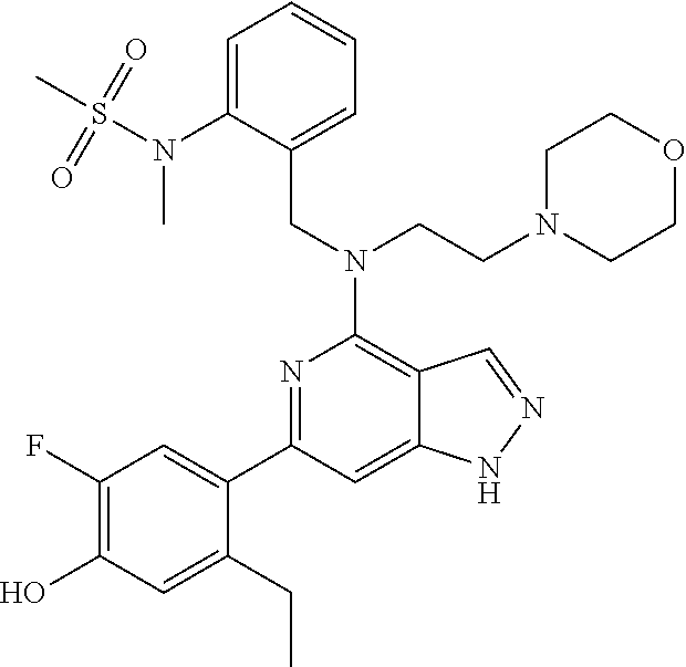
C1=C(N(S(C)(=O)=O)C)C(CN(C2=C3C(=CC(C4=CC(F)=C(O)C=C4CC)=N2)NN=C3)CCN2CCOCC2)=CC=C1
